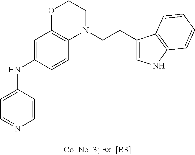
C1=C(NC2=CC3=C(C=C2)N(CCC2=CNC4=C2C=CC=C4)CCO3)C=CN=C1
